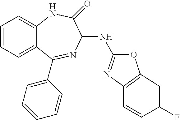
C1=CC=C2C(=C1)NC(=O)C(NC1=NC3=C(O1)C=C(F)C=C3)N=C2C1=CC=CC=C1
